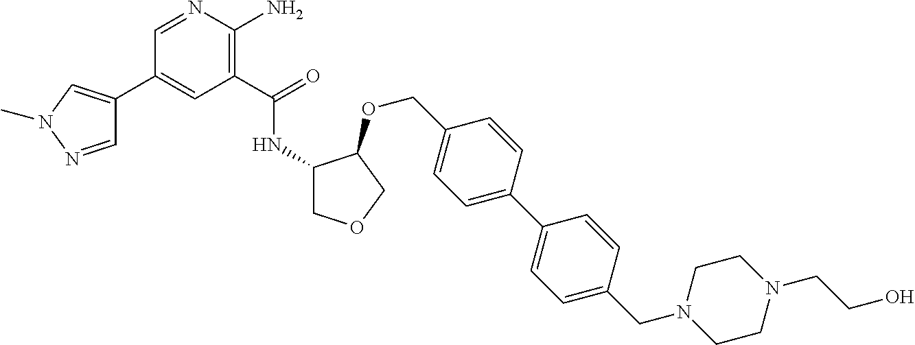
C1=NC(N)=C(C(NC2COCC2OCC2=CC=C(C3=CC=C(CN4CCN(CCO)CC4)C=C3)C=C2)=O)C=C1C1=CN(C)N=C1
